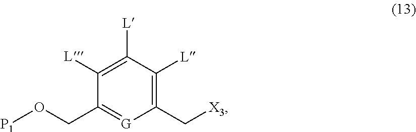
O(CC1=[G]C(C[X3])=C([L])C([L])=C1[L])[P1]
